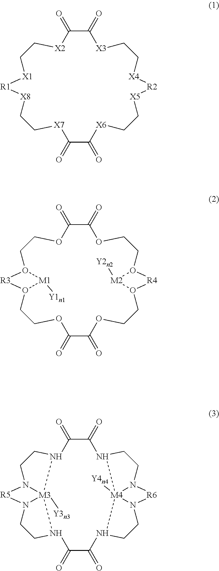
C1(=O)C(=O)[X3]CC[X4][R2][X5]CC[X6]C(=O)C(=O)[X7]CC[X8][R1][X1]CC[X2]1.C1(=O)C(=O)OCCO2[R4]O(CCOC(=O)C(=O)OCCO3[R3]O(CCO1)[M1]3[Y1n1])[M2]2[Y2n2].C1(=O)C(=O)N2CCN3[R6]N4CCN(C(=O)C(=O)N5CCN6[R5]N7CCN1[M3]756[Y3n3])[M4]234[Y4n4]
